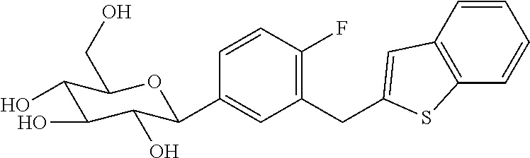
C1=CC(F)=C(CC2=CC3=C(C=CC=C3)S2)C=C1C1C(O)C(O)C(O)C(CO)O1
